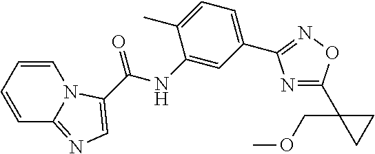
C1=CC=CC2=NC=C(C(NC3=CC(C4=NOC(C5(COC)CC5)=N4)=CC=C3C)=O)N12
